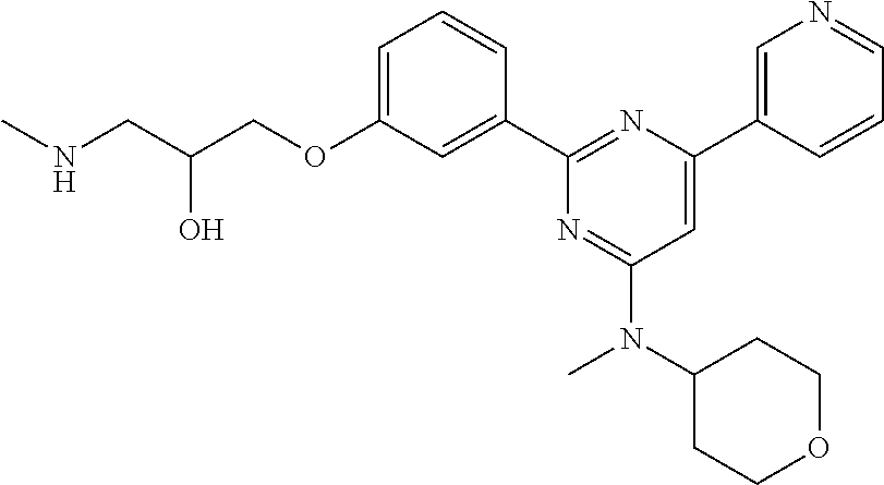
C1=C(OCC(CNC)O)C=C(C2=NC(C3=CN=CC=C3)=CC(N(C3CCOCC3)C)=N2)C=C1
